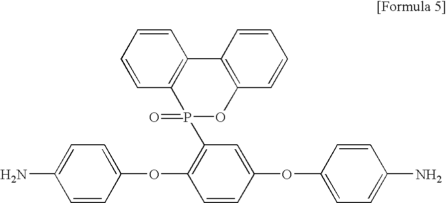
C1=CC2=C(C=C1)C1=C(OP2(=O)C2=C(OC3=CC=C(N)C=C3)C=CC(OC3=CC=C(N)C=C3)=C2)C=CC=C1
